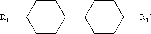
C1(C2CCC([R1])CC2)CCC([R1])CC1
